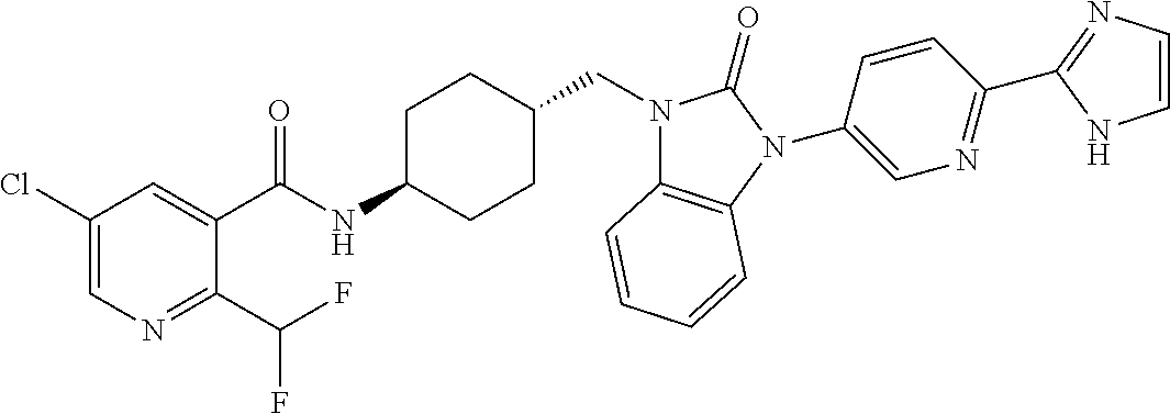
C1(Cl)=CN=C(C(F)F)C(C(NC2CCC(CN3C4=C(N(C5=CN=C(C6=NC=CN6)C=C5)C3=O)C=CC=C4)CC2)=O)=C1
